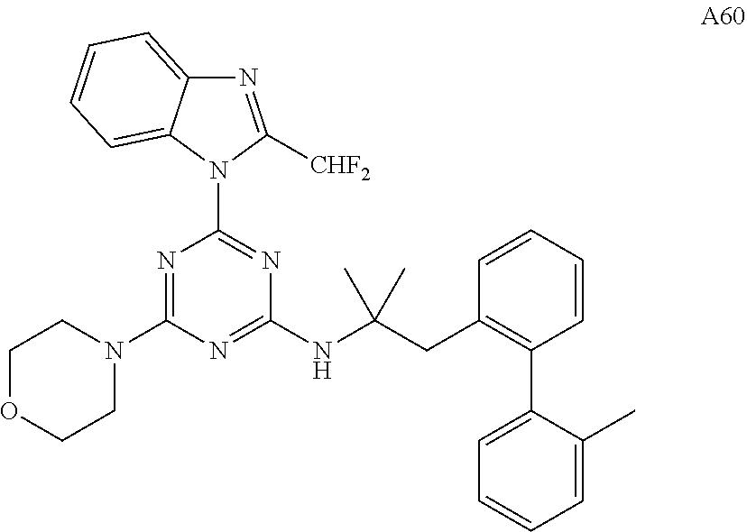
N1=C(N2CCOCC2)N=C(NC(CC2=C(C3=CC=CC=C3C)C=CC=C2)(C)C)N=C1N1C([CHF2])=NC2=CC=CC=C12
